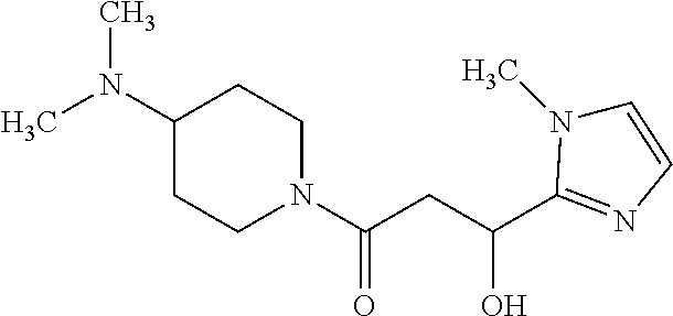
CN(C1CCN(C(CC(O)C2=NC=CN2C)=O)CC1)C
